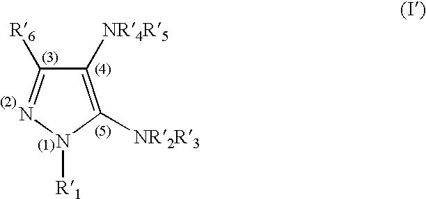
C1([NR4R5])=C([NR2R3])N([R1])N=C1[R6]
